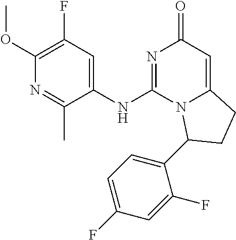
C1(OC)=C(F)C=C(NC2=NC(=O)C=C3N2C(C2=CC=C(F)C=C2F)CC3)C(C)=N1
